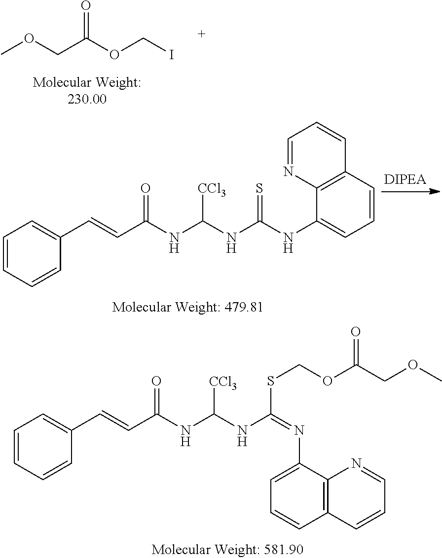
C1=CC=CC(C=CC(NC(NC(=NC2=CC=CC3=C2N=CC=C3)SCOC(COC)=O)[CCl3])=O)=C1.COCC(OCI)=O.C1=CC=CC(C=CC(NC(NC(NC2=CC=CC3=C2N=CC=C3)=S)[CCl3])=O)=C1
